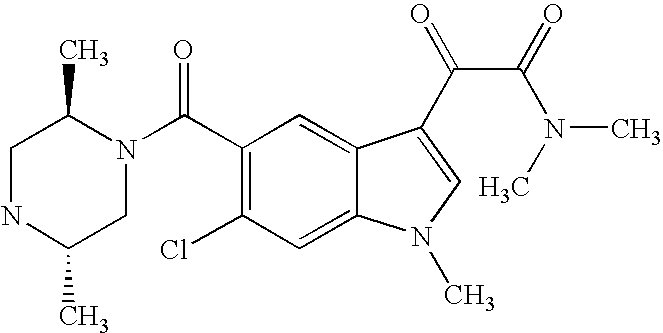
N1C(C)CN(C(C2=C(Cl)C=C3C(=C2)C(C(C(N(C)C)=O)=O)=CN3C)=O)C(C)C1
